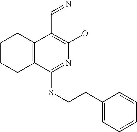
C1CCC2=C(C1)C(C=N)=C(O)N=C2SCCC1=CC=CC=C1
